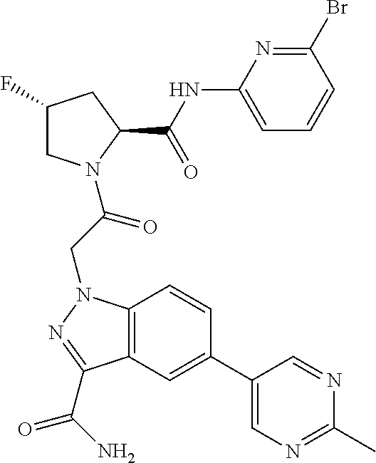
C12=C(C=C(C3=CN=C(C)N=C3)C=C1)C(C(N)=O)=NN2CC(N1CC(F)CC1C(NC1=CC=CC(Br)=N1)=O)=O
